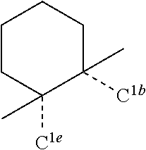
C1CC([C1e])(C)C([C1b])(C)CC1
